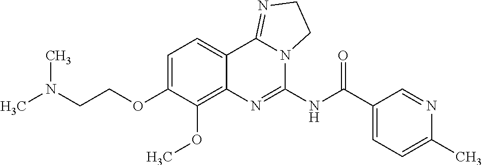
C(COC1=CC=C2C(=C1OC)N=C(NC(C1=CC=C(C)N=C1)=O)N1C2=NCC1)N(C)C
